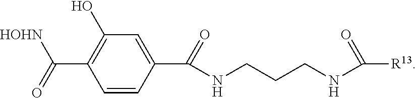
C1=CC(C(=O)NCCCNC([R13])=O)=CC(O)=C1C(=O)[HOHN]
